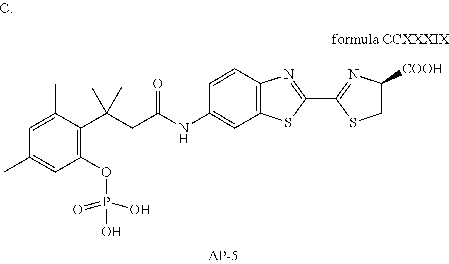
C1=C(C)C(C(CC(NC2=CC3=C(C=C2)N=C(C2=NC([COOH])CS2)S3)=O)(C)C)=C(OP(=O)(O)O)C=C1C
